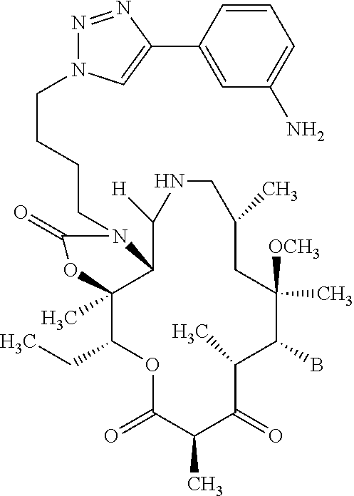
O1C(=O)C(C)C(=O)C(C)C(B)C([OCH3])(C)CC(C)CNC([H])C2C(C)(C1CC)OC(=O)N2CCCCN1N=NC(C2=CC(N)=CC=C2)=C1
